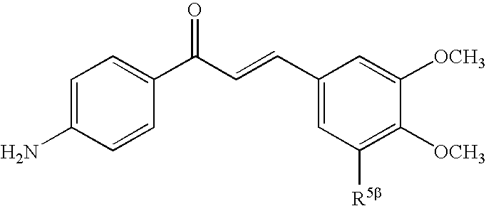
C1=C(N)C=CC(C(C=CC2=CC([R5b])=C([OCH3])C([OCH3])=C2)=O)=C1
